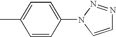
C1=CC(N2N=NC=C2)=CC=C1C
